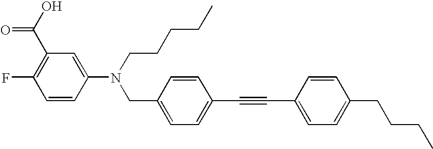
C(=O)(C1=C(F)C=CC(N(CC2=CC=C(C#CC3=CC=C(CCCC)C=C3)C=C2)CCCCC)=C1)O
